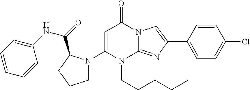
C1(N2CCCC2C(=O)NC2=CC=CC=C2)=CC(=O)N2C(=NC(C3=CC=C(Cl)C=C3)=C2)N1CCCCC
